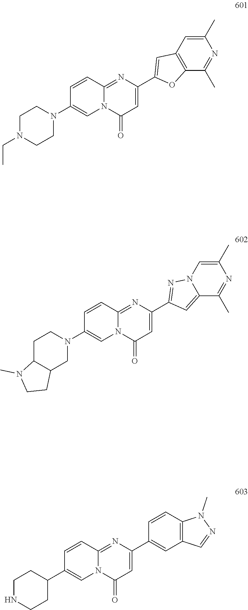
C1(C2=CC(=O)N3C(=N2)C=CC(N2CCN(CC)CC2)=C3)=CC2=C(O1)C(C)=NC(C)=C2.C1(C2=CC(=O)N3C(=N2)C=CC(N2CCC4C(C2)CCN4C)=C3)=NN2C(=C1)C(C)=NC(C)=C2.C1(C2=CC(=O)N3C(=N2)C=CC(C2CCNCC2)=C3)=CC2=C(C=C1)N(C)N=C2
